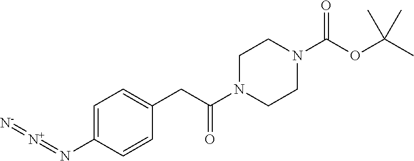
C1=C(N=[N+]=[N-])C=CC(CC(=O)N2CCN(C(OC(C)(C)C)=O)CC2)=C1
